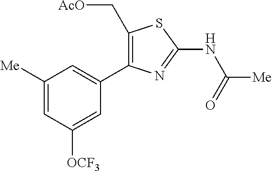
C1([Me])=CC([OCF3])=CC(C2=C(C[AcO])SC(NC([Me])=O)=N2)=C1
